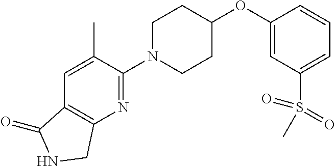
C1N(C2=NC3=C(C=C2C)C(=O)NC3)CCC(OC2=CC(S(C)(=O)=O)=CC=C2)C1
